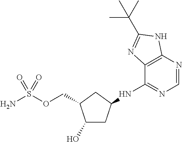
C1(O)CC(NC2=NC=NC3=C2N=C(C(C)(C)C)N3)CC1COS(N)(=O)=O
